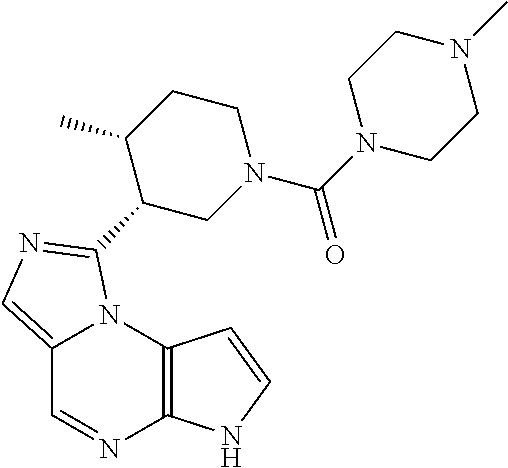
C12=CN=C(C3CN(C(=O)N4CCN(C)CC4)CCC3C)N1C1=C(N=C2)NC=C1
